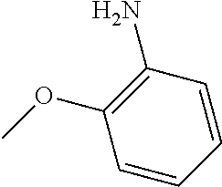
C1=CC=CC(N)=C1OC
